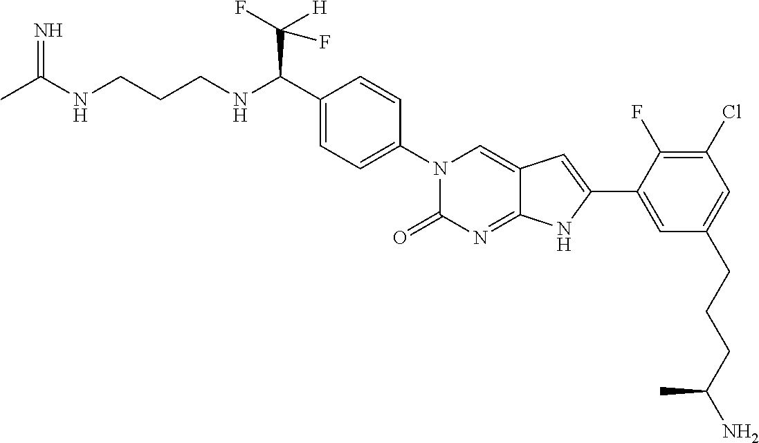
CC(NCCCNC(C1=CC=C(N2C(=O)N=C3C(=C2)C=C(C2=CC(CCCC(N)C)=CC(Cl)=C2F)N3)C=C1)C(F)([H])F)=N
